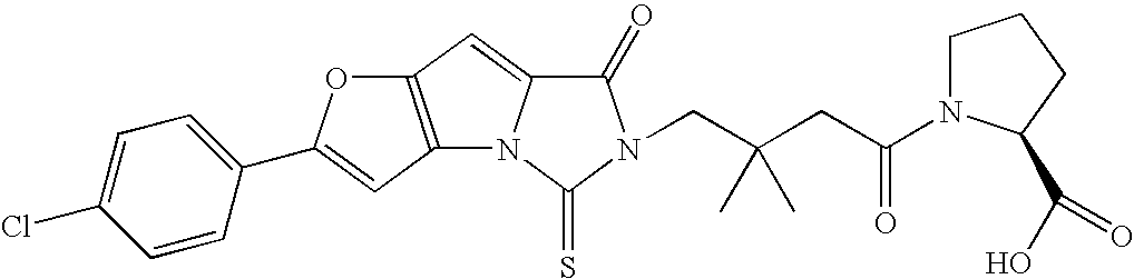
C12=C(C=C3N1C(=S)N(CC(CC(=O)N1CCCC1C(O)=O)(C)C)C3=O)OC(C1=CC=C(Cl)C=C1)=C2
